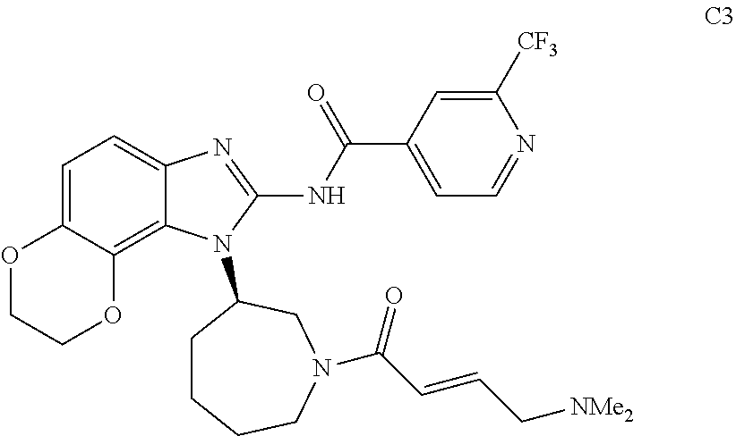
C1=C2C(=C3C(=C1)N=C(NC(C1=CC=NC([CF3])=C1)=O)N3C1CCCCN(C(C=CC[NMe2])=O)C1)OCCO2
